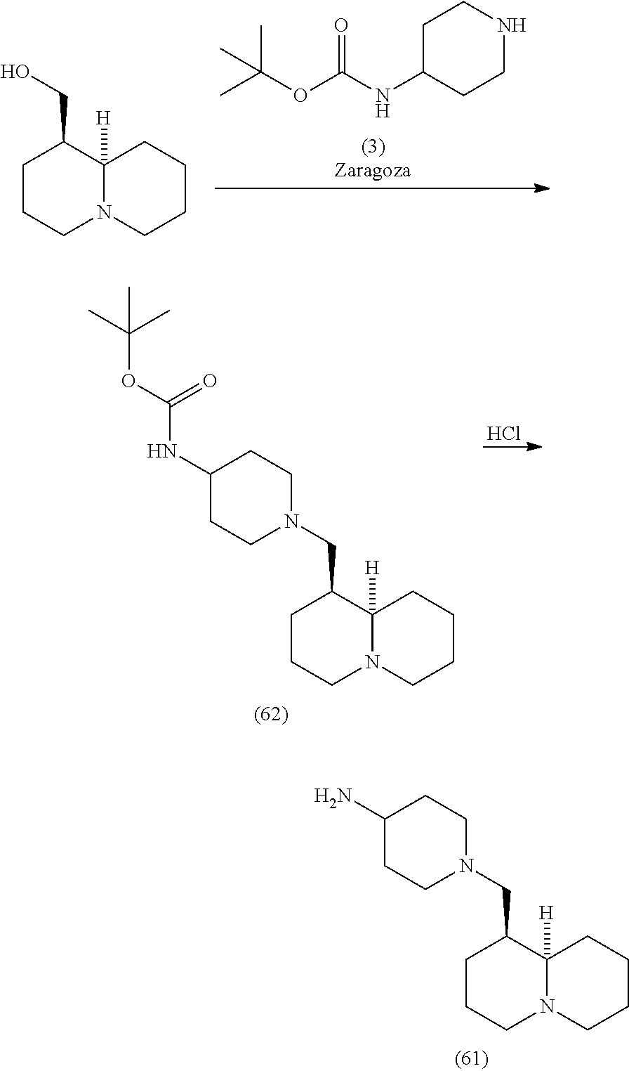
C1C(NC(OC(C)(C)C)=O)CCNC1.C1CCN2C([H])(C1CO)CCCC2.C1CCN2C([H])(C1CN1CCC(NC(=O)OC(C)(C)C)CC1)CCCC2.Cl.C1CCN2C([H])(C1CN1CCC(N)CC1)CCCC2
